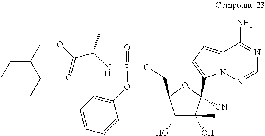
N(P(OCC1C(O)C(O)(C)C([CN])(C2=CC=C3N2N=CN=C3N)O1)(=O)OC1=CC=CC=C1)C(C(OCC(CC)CC)=O)C
